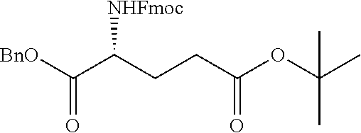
[BnO]C(C(CCC(OC(C)(C)C)=O)[NHFmoc])=O
